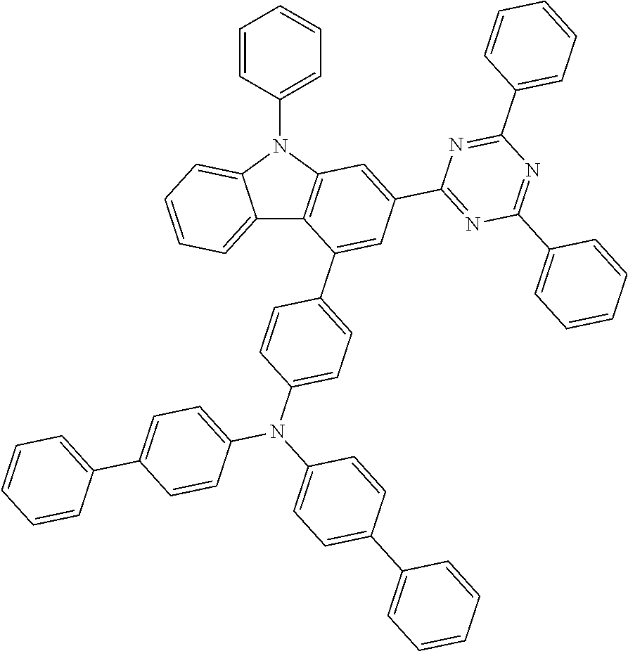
C12=CC=CC=C1N(C1=CC=CC=C1)C1=C2C(C2=CC=C(N(C3=CC=C(C4=CC=CC=C4)C=C3)C3=CC=C(C4=CC=CC=C4)C=C3)C=C2)=CC(C2=NC(C3=CC=CC=C3)=NC(C3=CC=CC=C3)=N2)=C1
